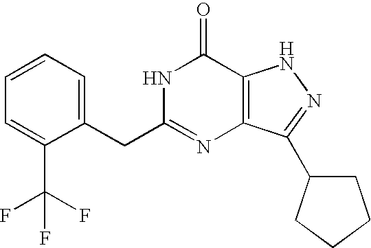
C1=C(CC2=NC3=C(C(=O)N2)NN=C3C2CCCC2)C(C(F)(F)F)=CC=C1
